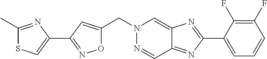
O1C(CN2N=CC3=NC(C4=CC=CC(F)=C4F)=NC3=C2)=CC(C2=CSC(C)=N2)=N1
